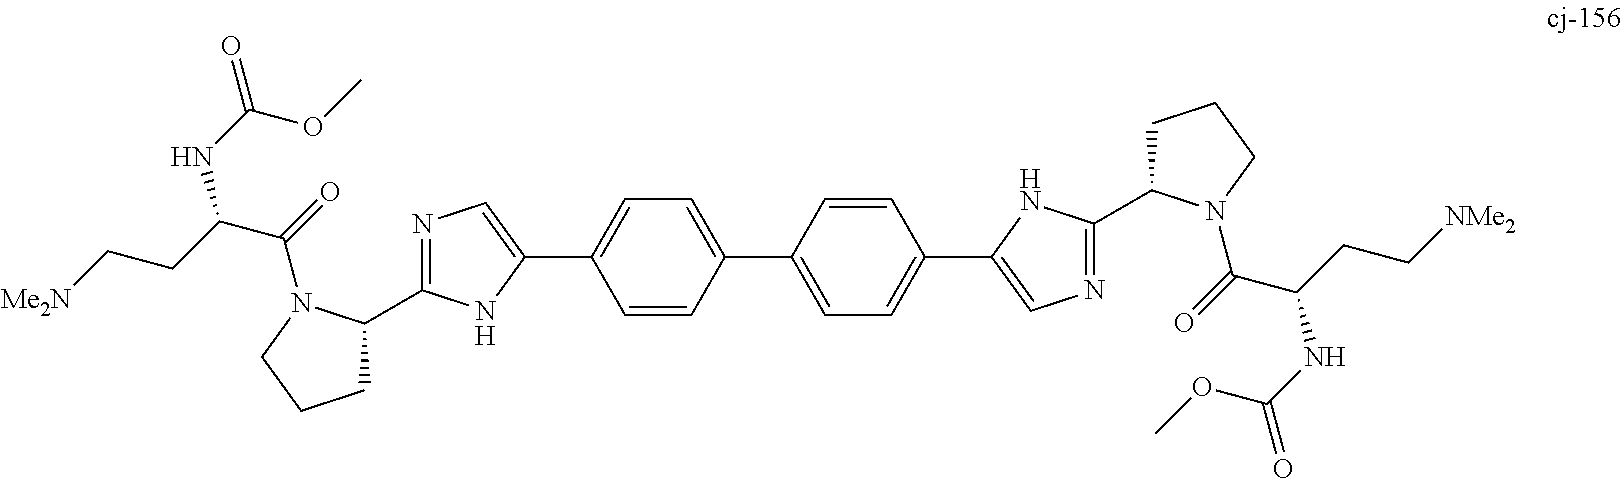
N1=C(C2CCCN2C(=O)C(CC[Me2N])NC(=O)OC)NC(C2=CC=C(C3=CC=C(C4=CN=C(C5CCCN5C(=O)C(CC[NMe2])NC(=O)OC)N4)C=C3)C=C2)=C1
